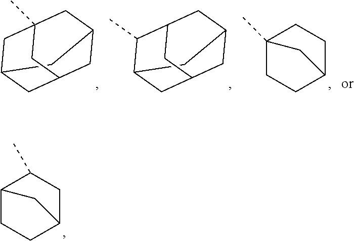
C12CC3CC(C)(CC(C3)C1)C2.C12CC3CC(CC(C3)C1)C2C.C1C2CCC(C)(C1)C2.C1C2CC(C)C(C1)C2
